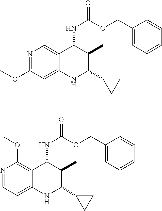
N1=C(OC)C=C2C(=C1)C(NC(OCC1=CC=CC=C1)=O)C(C)C(C1CC1)N2.N1=CC=C2C(=C1OC)C(NC(OCC1=CC=CC=C1)=O)C(C)C(C1CC1)N2
